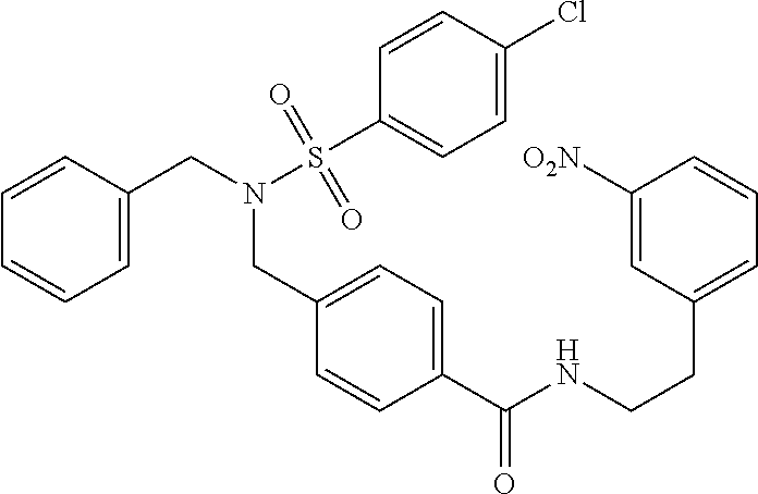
C1(C(NCCC2=CC=CC([O2N])=C2)=O)=CC=C(CN(CC2=CC=CC=C2)S(C2=CC=C(Cl)C=C2)(=O)=O)C=C1
